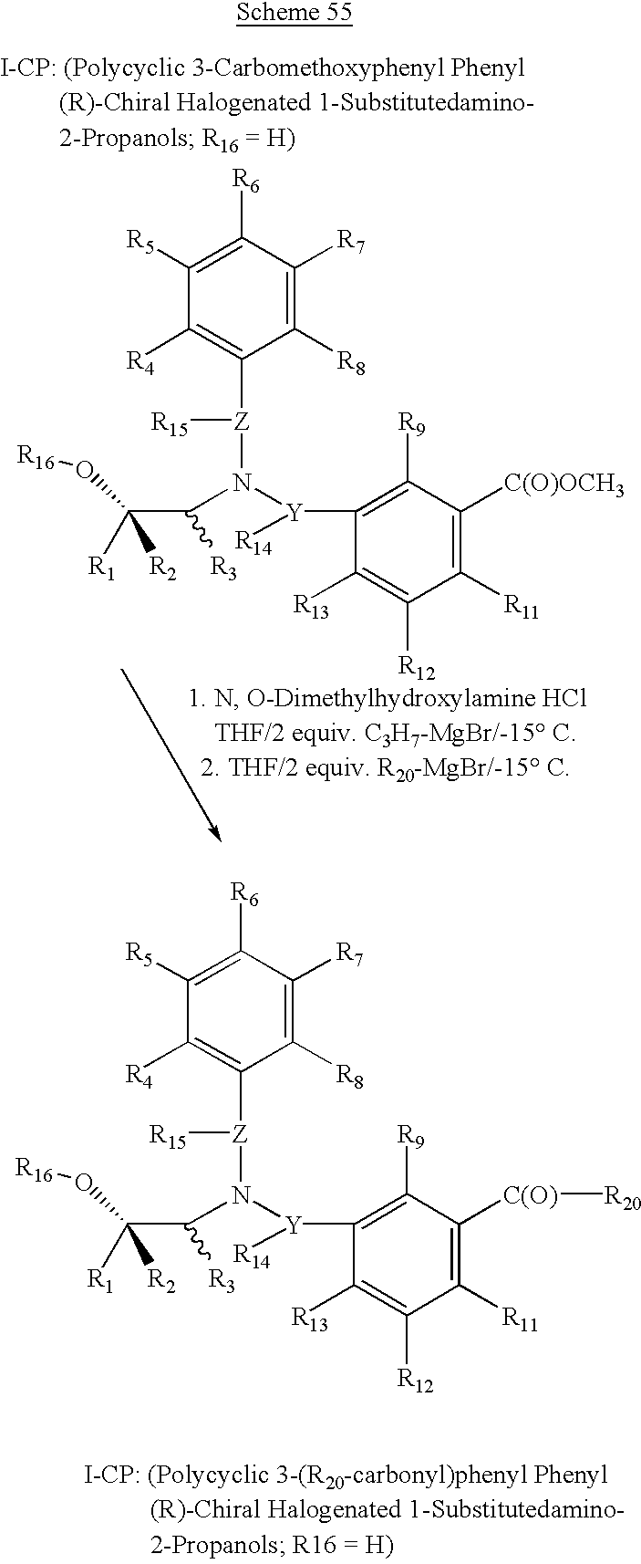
C1([R5])=C([R6])C([R7])=C([R8])C([Z]([R15])N(C(C([R1])([R2])O[R16])[R3])[Y](C2=C([R9])C([C(O)OCH3])=C([R11])C([R12])=C2[R13])[R14])=C1[R4].C1([R5])=C([R6])C([R7])=C([R8])C([Z]([R15])N(C(C([R1])([R2])O[R16])[R3])[Y](C2=C([R9])C([C(O)][R20])=C([R11])C([R12])=C2[R13])[R14])=C1[R4]
